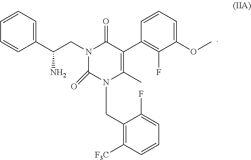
C1=CC=C(C(N)CN2C(=O)N(CC3=C([F3C])C=CC=C3F)C(C)=C(C3=C(F)C(OC)=CC=C3)C2=O)C=C1
